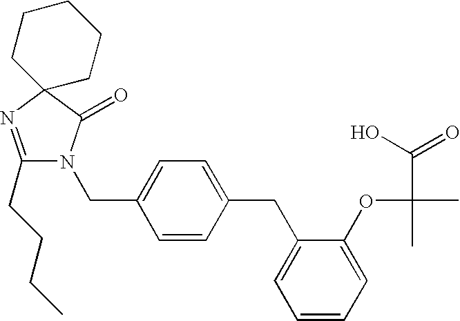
C1(CCCC)=NC2(C(=O)N1CC1=CC=C(CC3=CC=CC=C3OC(C)(C(O)=O)C)C=C1)CCCCC2
